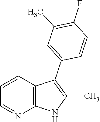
C1=CC2=C(N=C1)NC(C)=C2C1=CC(C)=C(F)C=C1
